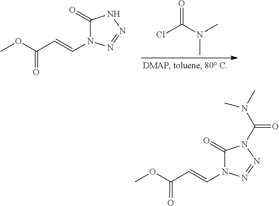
C1(=O)N(C=CC(OC)=O)N=NN1.ClC(N(C)C)=O.C1(=O)N(C=CC(OC)=O)N=NN1C(N(C)C)=O
